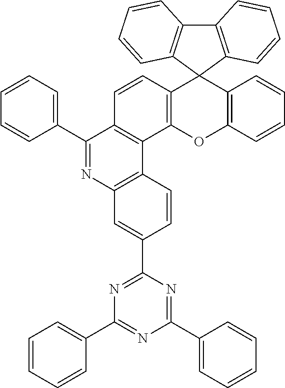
C12=C(C3(C4=C(O1)C1=C(C=C4)C(C4=CC=CC=C4)=NC4=C1C=CC(C1=NC(C5=CC=CC=C5)=NC(C5=CC=CC=C5)=N1)=C4)C1=C(C4=C3C=CC=C4)C=CC=C1)C=CC=C2
